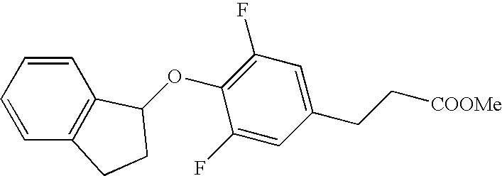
C1(CC[COOMe])=CC(F)=C(OC2C3=C(C=CC=C3)CC2)C(F)=C1
